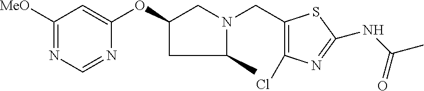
C1([MeO])=NC=NC(OC2CC(C)N(CC3=C(Cl)N=C(NC(C)=O)S3)C2)=C1
